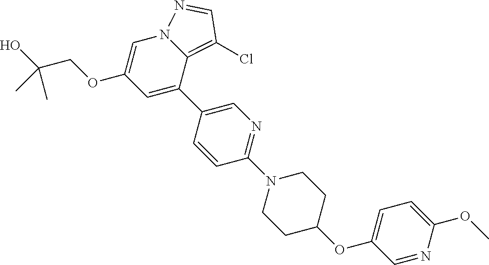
C1=CC(C2=CC(OCC(O)(C)C)=CN3C2=C(Cl)C=N3)=CN=C1N1CCC(OC2=CC=C(OC)N=C2)CC1
